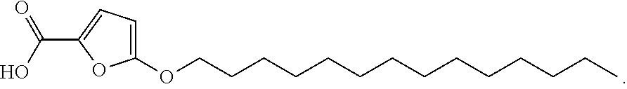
C1(OCCCCCCCCCCCCCC)=CC=C(C(O)=O)O1
